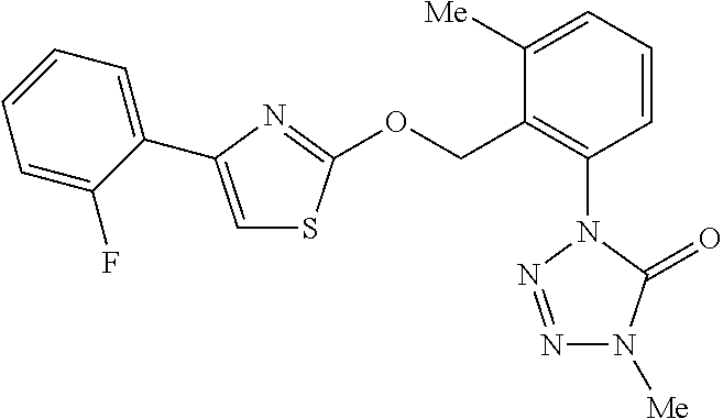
C1=CC=C([Me])C(COC2=NC(C3=CC=CC=C3F)=CS2)=C1N1N=NN([Me])C1=O
